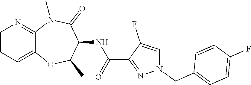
C12=CC=CN=C1N(C)C(=O)C(NC(C1=NN(CC3=CC=C(F)C=C3)C=C1F)=O)C(C)O2
